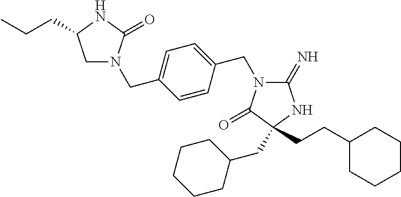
C1N(CC2=CC=C(CN3C(=N)NC(CCC4CCCCC4)(CC4CCCCC4)C3=O)C=C2)C(=O)NC1CCC
